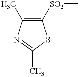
C1([SO2]C)=C(C)N=C(C)S1
